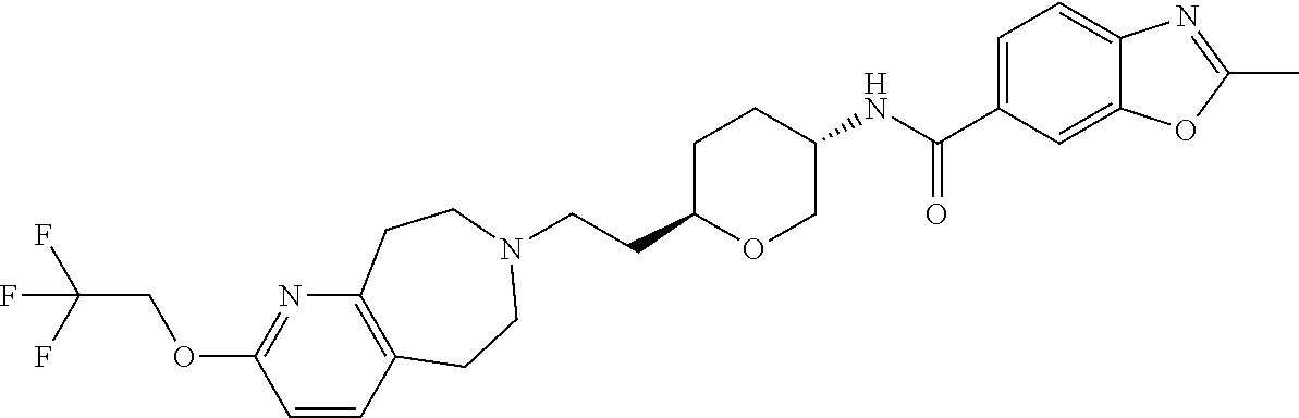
C(CC1OCC(NC(C2=CC=C3C(=C2)OC(C)=N3)=O)CC1)N1CCC2=C(N=C(OCC(F)(F)F)C=C2)CC1
